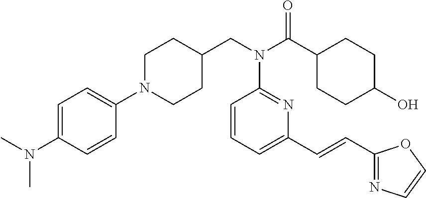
C1(N2CCC(CN(C(C3CCC(O)CC3)=O)C3=NC(C=CC4=NC=CO4)=CC=C3)CC2)=CC=C(N(C)C)C=C1
